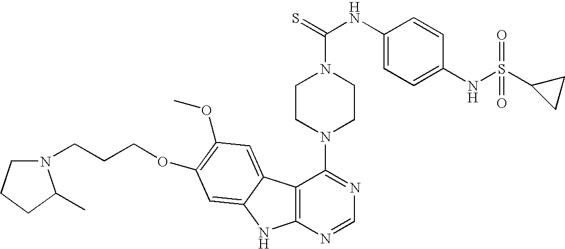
C12=C(N=CN=C1N1CCN(C(=S)NC3=CC=C(NS(C4CC4)(=O)=O)C=C3)CC1)NC1=CC(OCCCN3CCCC3C)=C(OC)C=C21
